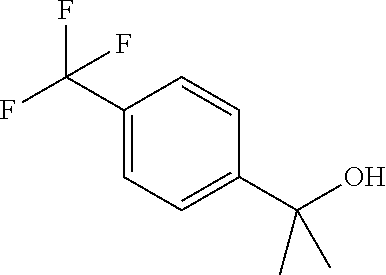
C1(C(F)(F)F)=CC=C(C(O)(C)C)C=C1
